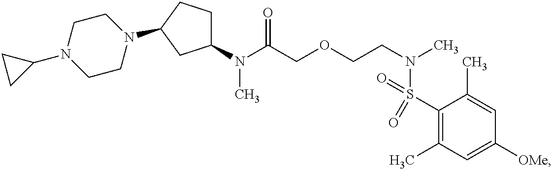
N(C(COCCN(C)S(C1=C(C)C=C([OMe])C=C1C)(=O)=O)=O)(C)C1CCC(N2CCN(C3CC3)CC2)C1
